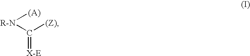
[R-N]([(A)])C([(Z)])=[X-E]
